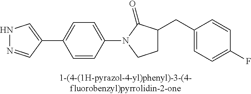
N1N=CC(C2=CC=C(N3C(=O)C(CC4=CC=C(F)C=C4)CC3)C=C2)=C1
